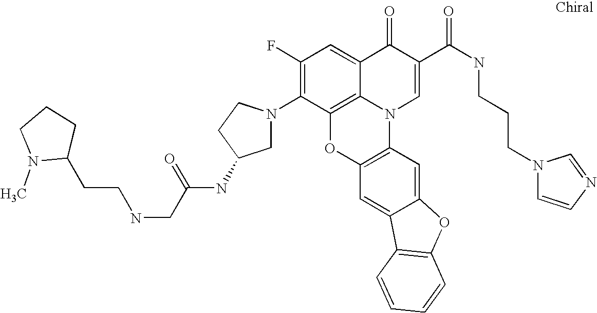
C1(F)=C(N2CC(NC(CNCCC3CCCN3C)=O)CC2)C2=C3C(=C1)C(=O)C(C(NCCCN1C=CN=C1)=O)=CN3C1=C(O2)C=C2C(=C1)OC1=C2C=CC=C1
